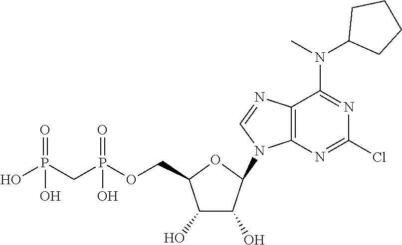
N1=C(Cl)N=C(N(C2CCCC2)C)C2=C1N(C1C(O)C(O)C(COP(CP(O)(O)=O)(O)=O)O1)C=N2
